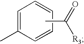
C1=C(C)C=CC=C1.CC(=O)[R3]
